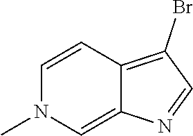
C12=CN(C)C=CC1=C(Br)C=N2
